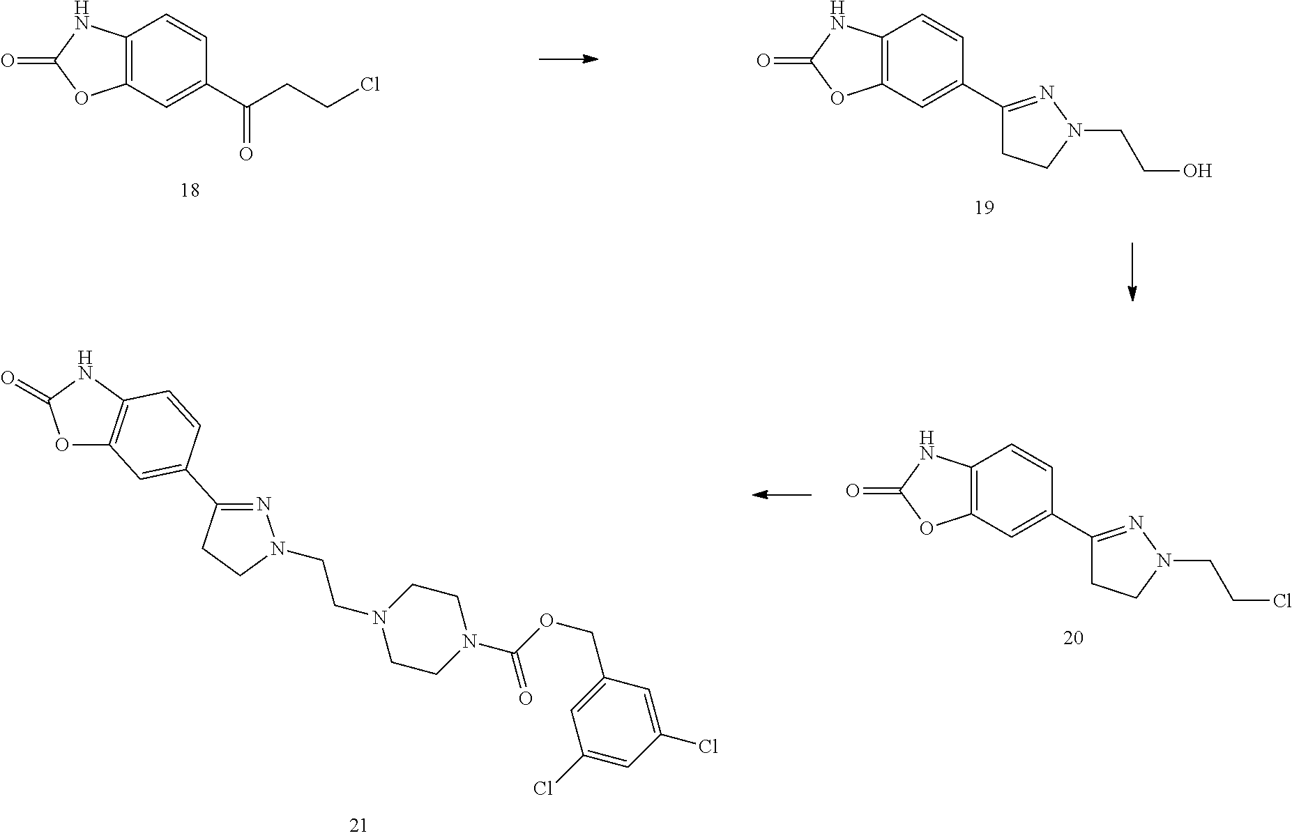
C12=C(NC(=O)O1)C=CC(C(CCCl)=O)=C2.C12=C(NC(=O)O1)C=CC(C1=NN(CCO)CC1)=C2.C12=C(NC(=O)O1)C=CC(C1=NN(CCCl)CC1)=C2.O1C2=C(NC1=O)C=CC(C1=NN(CCN3CCN(C(OCC4=CC(Cl)=CC(Cl)=C4)=O)CC3)CC1)=C2
